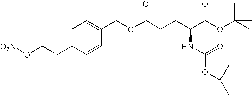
C1=C(CCO[O2N])C=CC(COC(CCC(C(OC(C)(C)C)=O)NC(OC(C)(C)C)=O)=O)=C1
